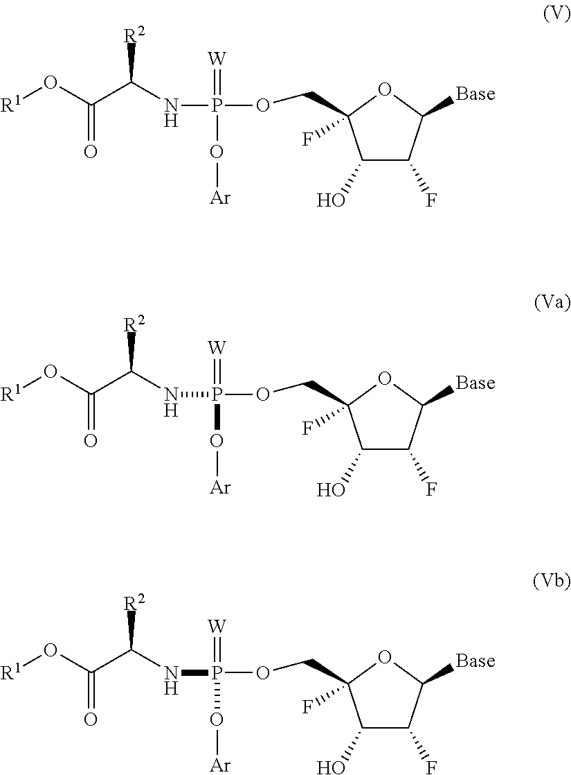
[R1]OC(C(NP(OCC1(F)C(O)C(F)C([Base])O1)(=[W])O[Ar])[R2])=O.[R1]OC(C(NP(OCC1(F)C(O)C(F)C([Base])O1)(=[W])O[Ar])[R2])=O.[R1]OC(C(NP(OCC1(F)C(O)C(F)C([Base])O1)(=[W])O[Ar])[R2])=O
